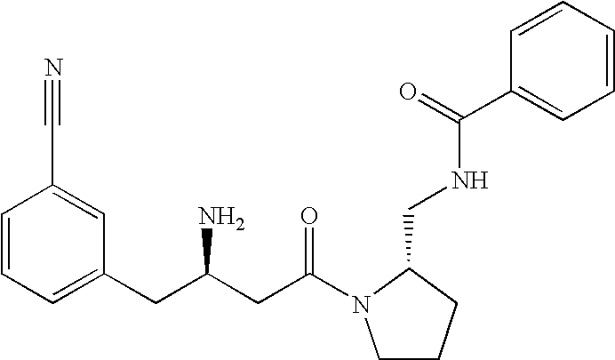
C1=CC=C(CC(CC(=O)N2CCCC2CNC(C2=CC=CC=C2)=O)N)C=C1C#N
